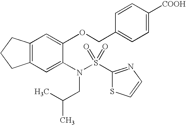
C12=C(C=C(N(CC(C)C)S(=O)(=O)C3=NC=CS3)C(OCC3=CC=C([COOH])C=C3)=C1)CCC2
